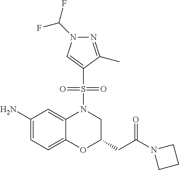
C1(N)=CC=C2C(=C1)N(S(=O)(=O)C1=CN(C(F)F)N=C1C)CC(CC(=O)N1CCC1)O2
